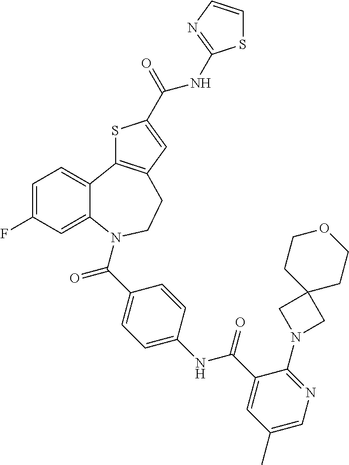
C1=C(F)C=C2C(=C1)C1=C(CCN2C(C2=CC=C(NC(C3=CC(C)=CN=C3N3CC4(C3)CCOCC4)=O)C=C2)=O)C=C(C(=O)NC2=NC=CS2)S1
